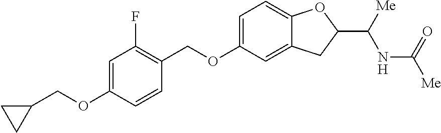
C1=C(OCC2=C(F)C=C(OCC3CC3)C=C2)C=C2C(=C1)OC(C([Me])NC([Me])=O)C2
